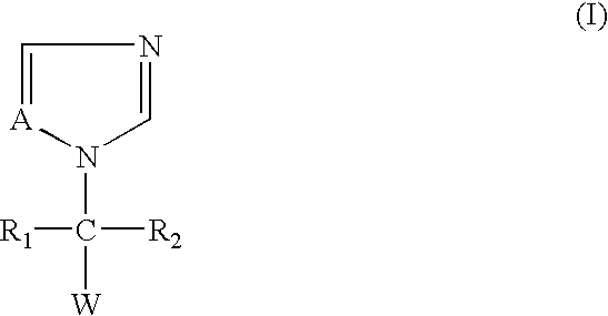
C1=[A]N(C([W])([R1])[R2])C=N1
